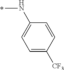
N(C)C1=CC=C([CF3])C=C1
